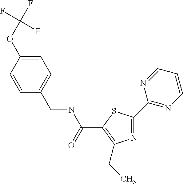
N1=C(C2=NC=CC=N2)SC(C(NCC2=CC=C(OC(F)(F)F)C=C2)=O)=C1CC
